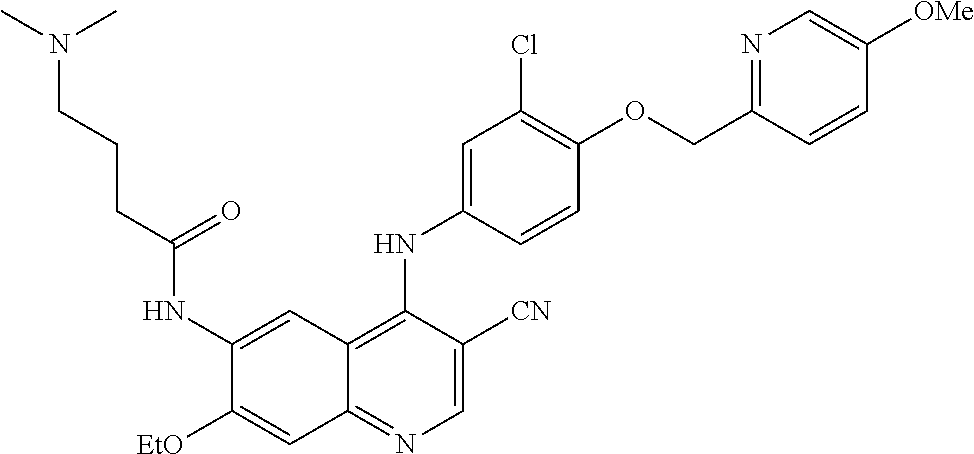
C1=C([CN])C(NC2=CC(Cl)=C(OCC3=NC=C([OMe])C=C3)C=C2)=C2C(=N1)C=C([EtO])C(NC(CCCN(C)C)=O)=C2
